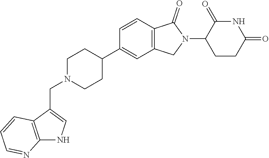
C1N(CC2=CNC3=C2C=CC=N3)CCC(C2=CC3=C(C=C2)C(=O)N(C2CCC(=O)NC2=O)C3)C1
